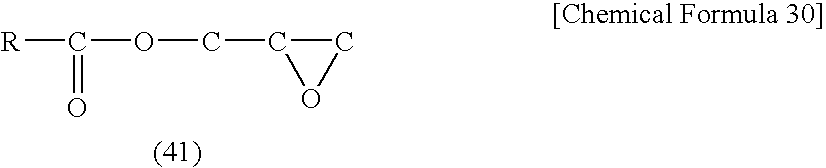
[R]C(=O)OCC1CO1
